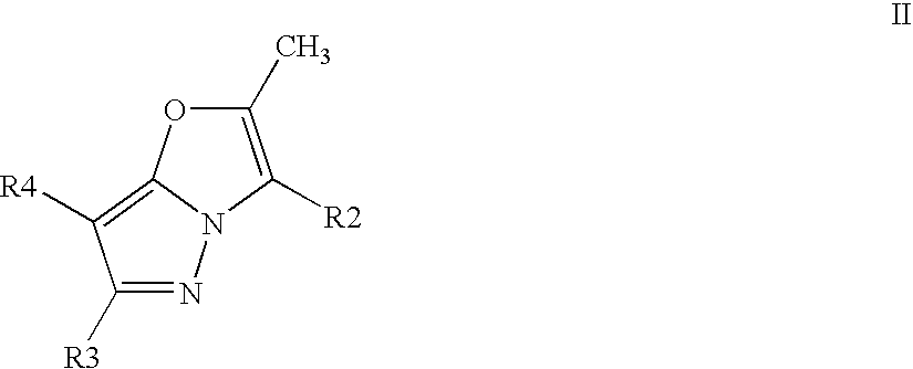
C1([R3])=NN2C(=C1[R4])OC(C)=C2[R2]
